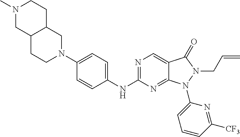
N1=C(NC2=CC=C(N3CC4C(CC3)CN(C)CC4)C=C2)N=C2C(=C1)C(=O)N(CC=C)N2C1=CC=CC([CF3])=N1
